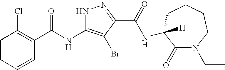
C1=CC=CC(C(=O)NC2=C(Br)C(C(=O)NC3([H])C(=O)N(CC)CCCC3)=NN2)=C1Cl
